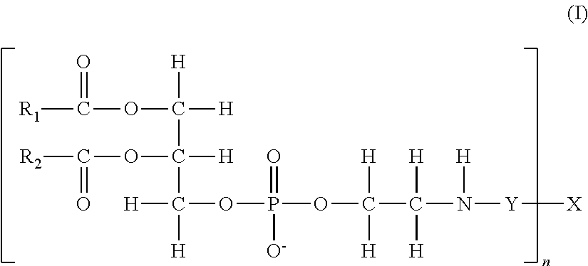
[R1]C(OC([H])([H])C(OC([R2])=O)([H])C([H])([H])OP(=O)(OC(C([H])([H])N([H])[Y][X])([H])[H])[O-])=O
